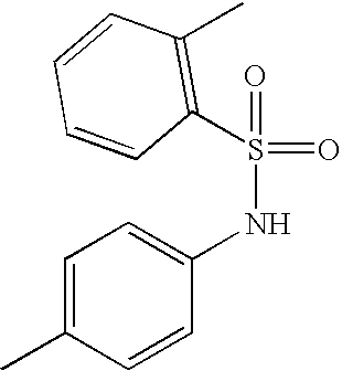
C1(S(=O)(=O)NC2=CC=C(C)C=C2)=C(C)C=CC=C1
